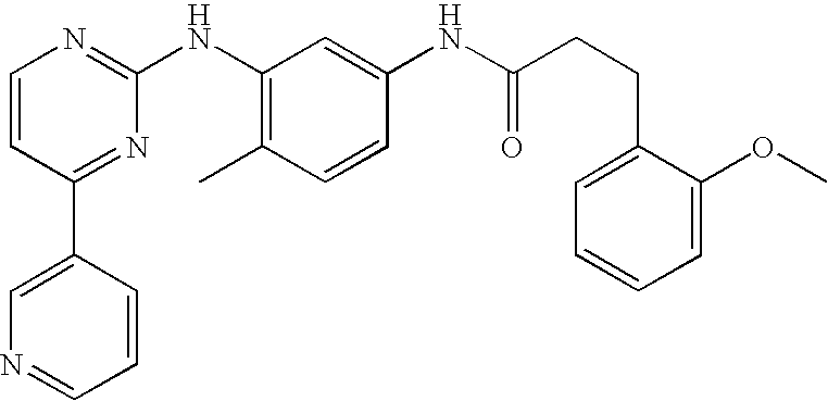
C1=CC(C2=CN=CC=C2)=NC(NC2=C(C)C=CC(NC(CCC3=CC=CC=C3OC)=O)=C2)=N1
